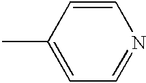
C1=CC(C)=CC=N1
